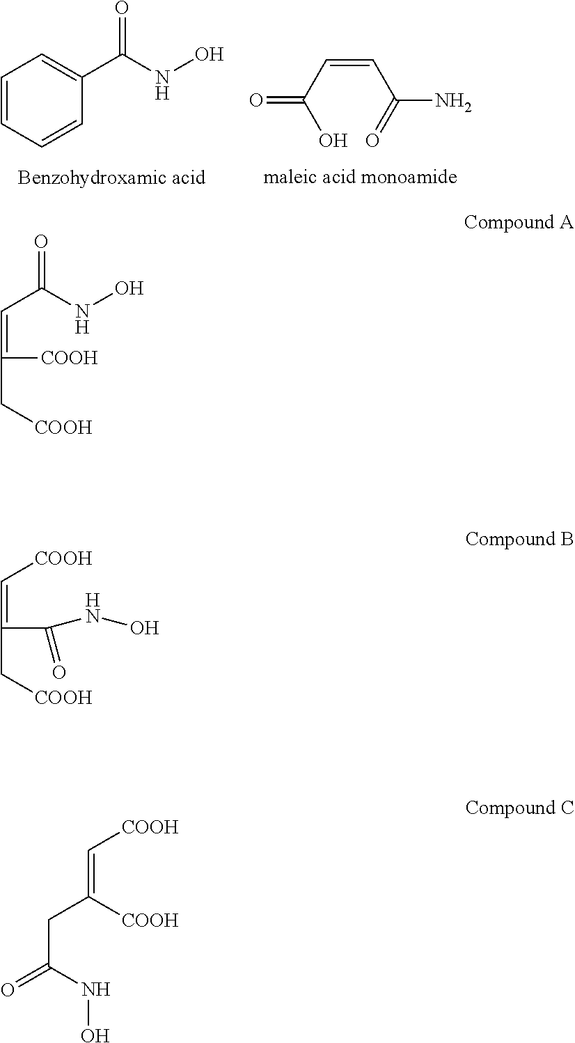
C1=CC=CC(C(NO)=O)=C1.OC(C=CC(=O)N)=O.C(C(NO)=O)=C(C[COOH])[COOH].C([COOH])=C(C[COOH])C(NO)=O.C(=C([COOH])CC(NO)=O)[COOH]
